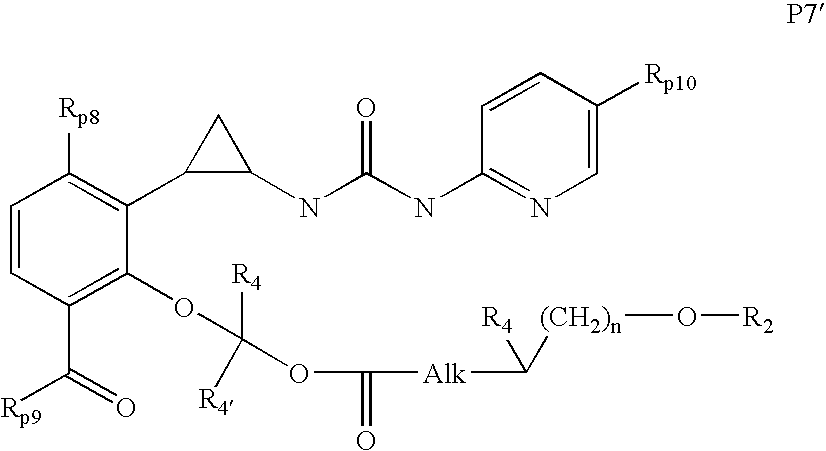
C1=CC(C(=O)[Rp9])=C(OC([R4])(OC([Alk]C([(CH2)n]O[R2])[R4])=O)[R4])C(C2C(NC(NC3=NC=C([Rp10])C=C3)=O)C2)=C1[Rp8]
